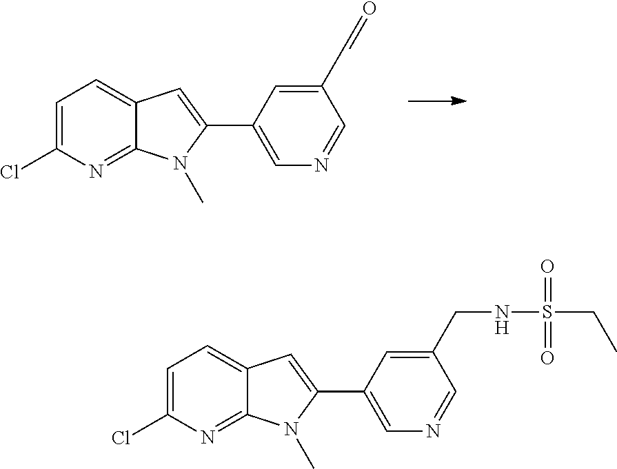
C1=C(Cl)N=C2C(=C1)C=C(C1=CN=CC(C=O)=C1)N2C.C1=C(Cl)N=C2C(=C1)C=C(C1=CN=CC(CNS(=O)(=O)CC)=C1)N2C
